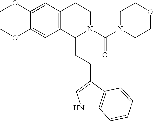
N1C2=C(C(CCC3N(C(N4CCOCC4)=O)CCC4=C3C=C(OC)C(OC)=C4)=C1)C=CC=C2
